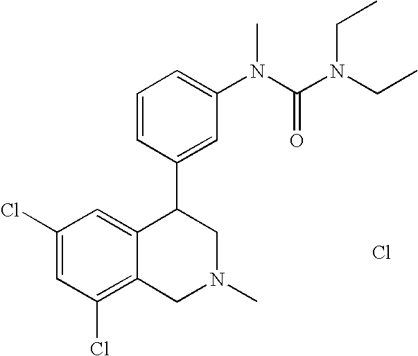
C1(Cl)=C2C(=CC(Cl)=C1)C(C1=CC(N(C(=O)N(CC)CC)C)=CC=C1)CN(C)C2.Cl
